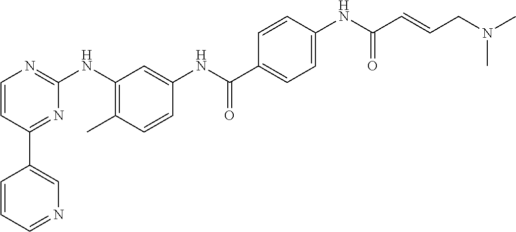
C1(C2=CN=CC=C2)=NC(NC2=C(C)C=CC(NC(C3=CC=C(NC(C=CCN(C)C)=O)C=C3)=O)=C2)=NC=C1
